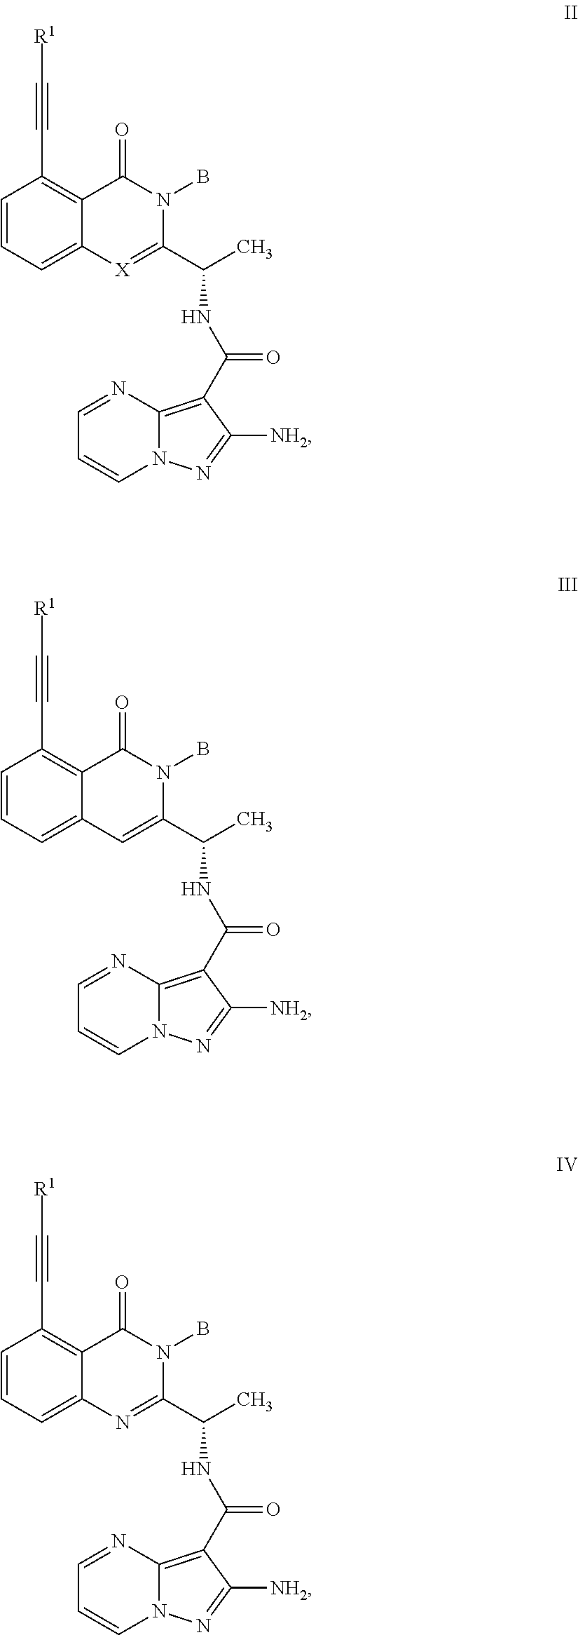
C1=CC=C2C(=C1C#C[R1])C(=O)N(B)C(C(C)NC(=O)C1=C3N(C=CC=N3)N=C1[NH2])=[X]2.C1=CC=C2C(=C1C#C[R1])C(=O)N(B)C(C(C)NC(=O)C1=C3N(C=CC=N3)N=C1[NH2])=C2.C1=CC=C2C(=C1C#C[R1])C(=O)N(B)C(C(C)NC(=O)C1=C3N(C=CC=N3)N=C1[NH2])=N2
